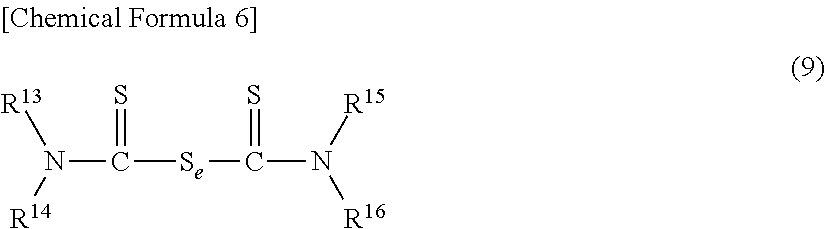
N(C([Se]C(N([R16])[R15])=S)=S)([R14])[R13]
